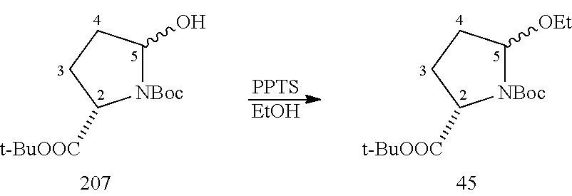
[NBoc]1C(O)CCC1[t-BuOOC].[PPTS].[EtOH].[NBoc]1C([OEt])CCC1[t-BuOOC]
